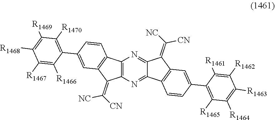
[R1465]C1=C(C2=CC3=C(C=C2)C2=NC4=C(C5=C(C4=C([CN])[NC])C=C(C4=C([R1470])C([R1469])=C([R1468])C([R1467])=C4[R1466])C=C5)N=C2C3=C([NC])[CN])C([R1461])=C([R1462])C([R1463])=C1[R1464]
